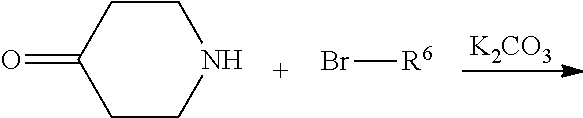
[K2CO3].C1CC(=O)CCN1.Br[R6]
